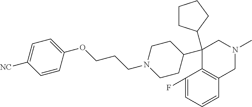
C1(C2(C3CCCC3)C3=C(C=CC=C3F)CN(C)C2)CCN(CCCOC2=CC=C([NC])C=C2)CC1
